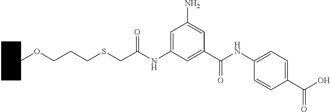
C1(NC(CSCCCOC2CCCCC2)=O)=CC(N)=CC(C(NC2=CC=C(C(O)=O)C=C2)=O)=C1
